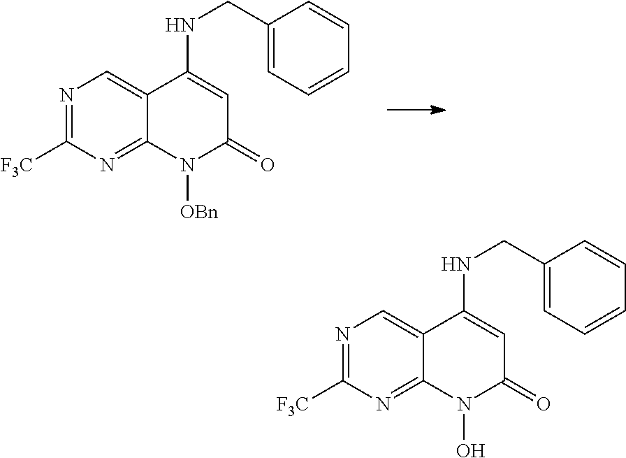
N1=C([F3C])N=C2C(=C1)C(NCC1=CC=CC=C1)=CC(=O)N2[OBn].N1=C([F3C])N=C2C(=C1)C(NCC1=CC=CC=C1)=CC(=O)N2O
